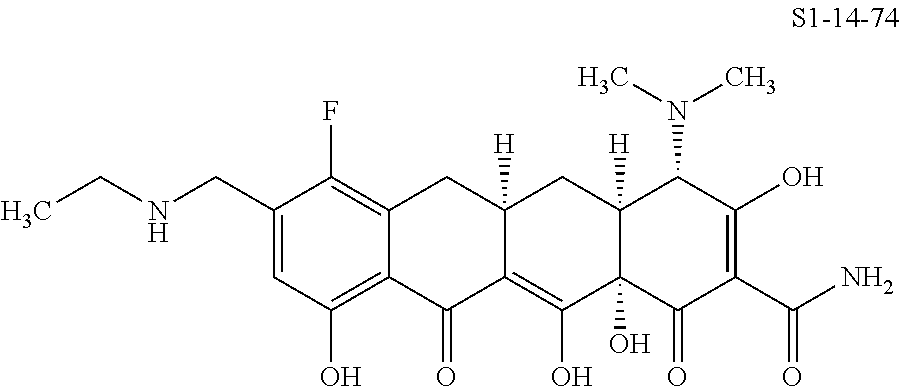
C1(CNCC)=CC(O)=C2C(=C1F)CC1([H])C(=C(O)C3(O)C([H])(C1)C(N(C)C)C(O)=C(C(N)=O)C3=O)C2=O
